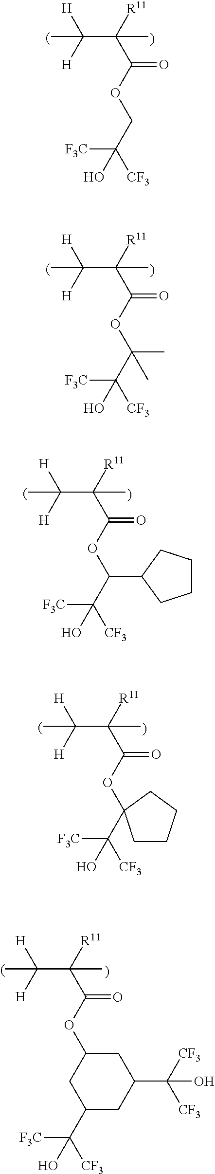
CC([H])([H])C(C(OCC([F3C])(O)[CF3])=O)(C)[R11].CC([H])([H])C(C(OC(C([F3C])(O)[CF3])(C)C)=O)(C)[R11].CC([H])([H])C(C(OC(C([F3C])(O)[CF3])C1CCCC1)=O)(C)[R11].CC([H])([H])C(C(OC1(C([F3C])(O)[CF3])CCCC1)=O)(C)[R11].CC([H])([H])C(C(OC1CC(C([CF3])(O)[CF3])CC(C([F3C])(O)[CF3])C1)=O)(C)[R11]
